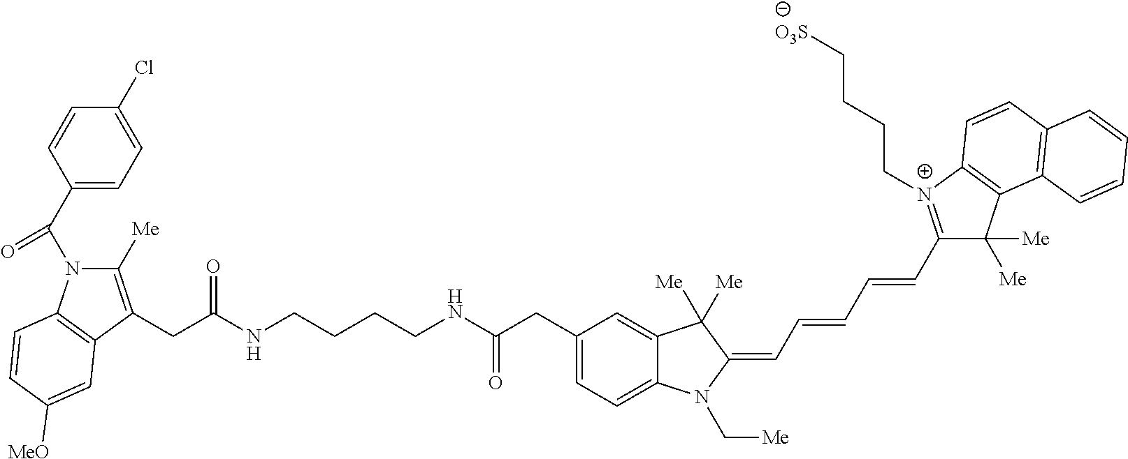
C1(C(N2C([Me])=C(CC(NCCCCNC(CC3=CC=C4C(=C3)C([Me])([Me])C(=CC=CC=CC3=[N+](CCCC[O3S])C5=C(C3([Me])[Me])C3=C(C=C5)C=CC=C3)N4C[Me])=O)=O)C3=C2C=CC([MeO])=C3)=O)=CC=C(Cl)C=C1
